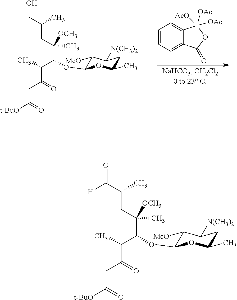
OCC(CC(C(C(C)C(=O)CC([t-BuO])=O)OC1C([McO])C([N(CH3)2])CC(C)O1)(C)[OCH3])C.C1=CC=C2C(=C1)I([OAc])([AcO])([OAc])OC2=O.O=C(C(CC(C(C(C)C(=O)CC([t-BuO])=O)OC1C([McO])C([N(CH3)2])CC(C)O1)(C)[OCH3])C)[H]
